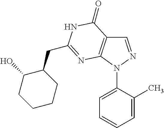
C1=NN(C2=CC=CC=C2C)C2=C1C(=O)NC(CC1C(O)CCCC1)=N2
